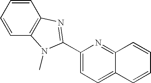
C1=CC=CC2=C1N=C(C1=CC=C3C(=N1)C=CC=C3)N2C
